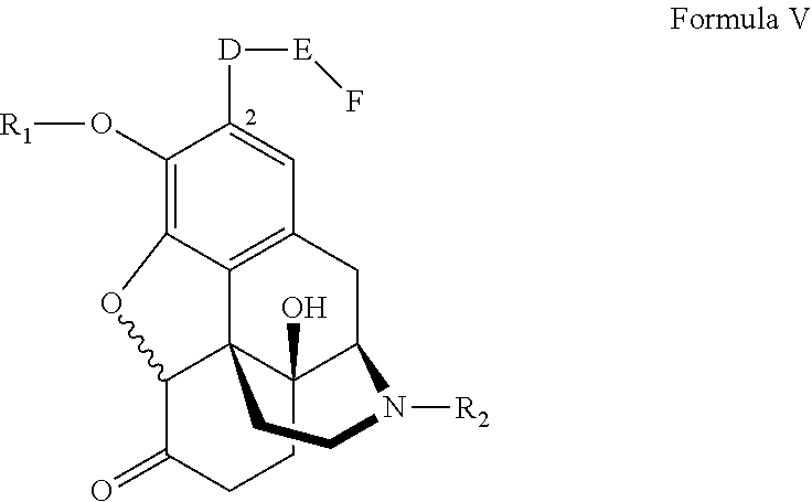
C1(O[R1])=C2C3=C(C=C1[D][E]F)CC1C4(O)C3(C(C(=O)CC4)O2)CCN1[R2]
